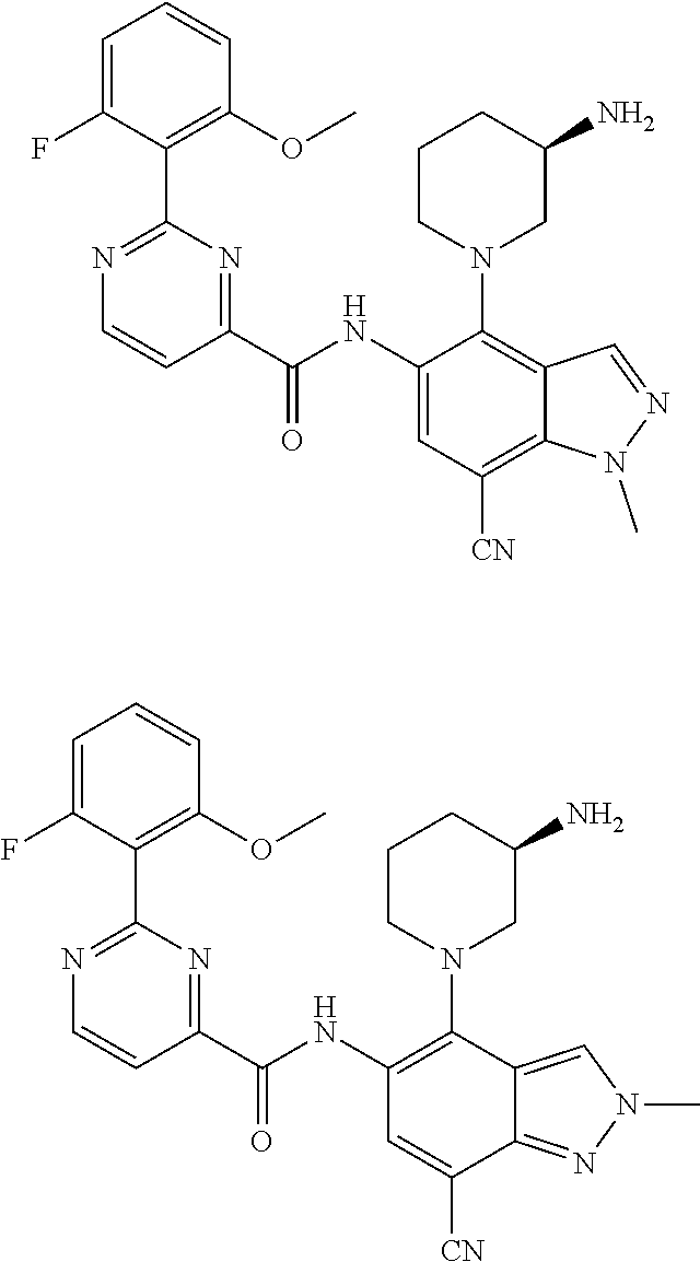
C1=C(F)C(C2=NC=CC(C(NC3=CC([CN])=C4C(=C3N3CC(N)CCC3)C=NN4C)=O)=N2)=C(OC)C=C1.C1=C(F)C(C2=NC=CC(C(NC3=C(N4CC(N)CCC4)C4=CN(C)N=C4C([CN])=C3)=O)=N2)=C(OC)C=C1
